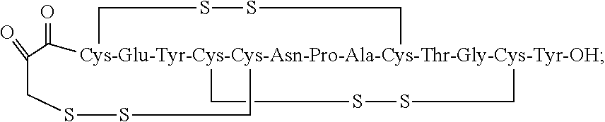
C1(=O)CSSC[Cys-Glu-Tyr-Cys-Cys-Asn-Pro-Ala-Cys-Thr-Gly-Cys-Tyr-OH]23(C1=O)(CSSC2)CSSC3
